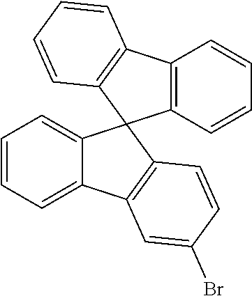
C1=CC=C2C(=C1)C1(C3=C2C=C(Br)C=C3)C2=C(C3=C1C=CC=C3)C=CC=C2
